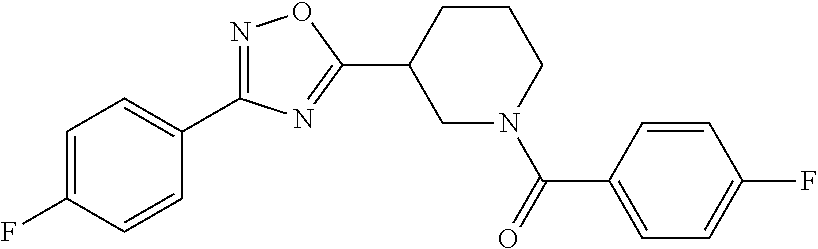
C1=C(F)C=CC(C2=NOC(C3CN(C(=O)C4=CC=C(F)C=C4)CCC3)=N2)=C1
